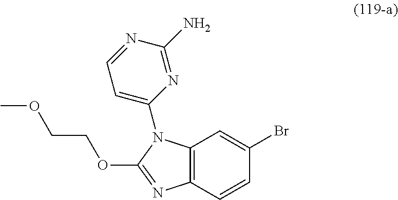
C12=C(C=CC(Br)=C1)N=C(OCCOC)N2C1=CC=NC(N)=N1
